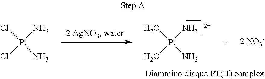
O[Pt](N)(N)O.[2 NO3-].Cl[Pt](N)(N)Cl
